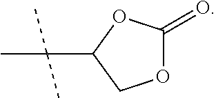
O1C(=O)OC(C(C)(C)C)C1
